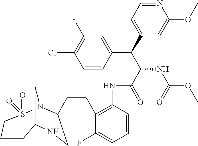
C12CN(S(=O)(=O)CCC1)C(CCC1=C(NC(C(C(C3=CC=NC(OC)=C3)C3=CC(F)=C(Cl)C=C3)NC(OC)=O)=O)C=CC=C1F)CN2
